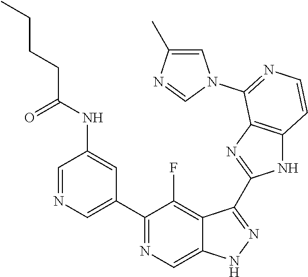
C1=NC=C(C2=NC=C3C(=C2F)C(C2=NC4=C(N2)C=CN=C4N2C=C(C)N=C2)=NN3)C=C1NC(=O)CCCC
